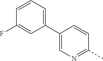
C1=CC=C(C2=CN=C(C)C=C2)C=C1F
